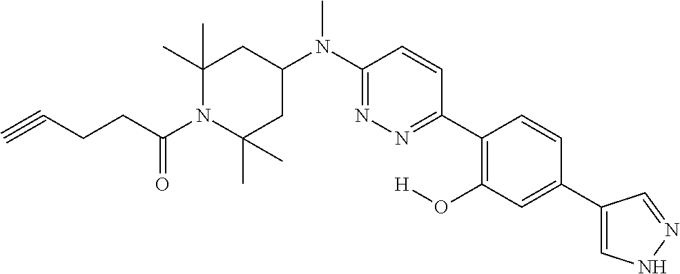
C(C(N1C(C)(C)CC(N(C2=NN=C(C3=C(O[H])C=C(C4=CNN=C4)C=C3)C=C2)C)CC1(C)C)=O)CC#C
